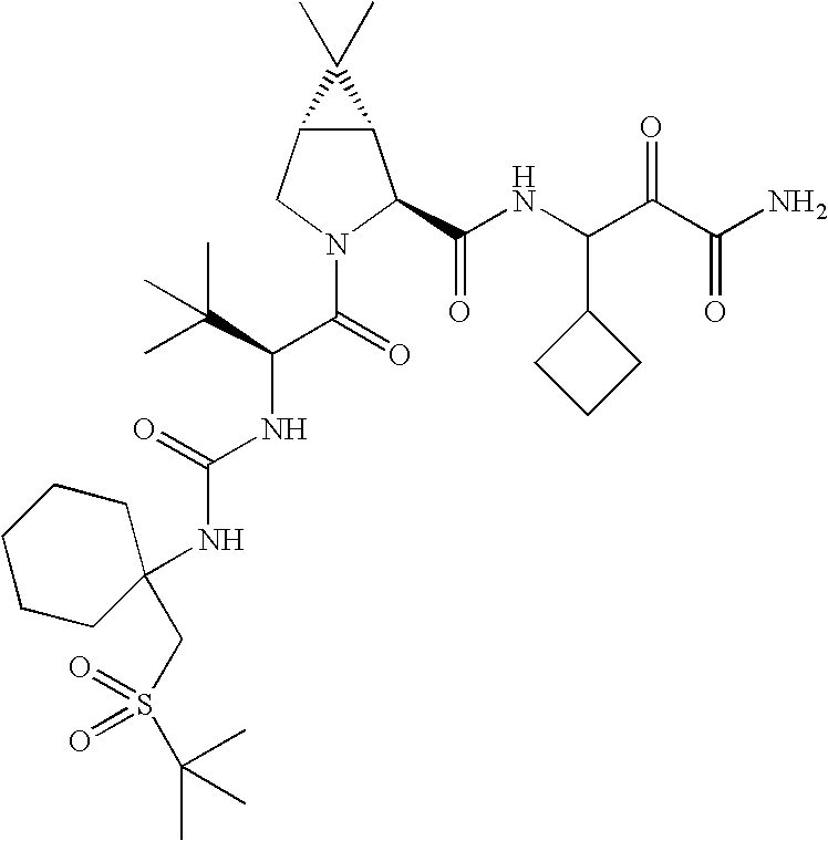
C12C(CN(C(C(NC(=O)NC3(CS(C(C)(C)C)(=O)=O)CCCCC3)C(C)(C)C)=O)C1C(NC(C(C(N)=O)=O)C1CCC1)=O)C2(C)C
